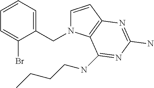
C1=CC2=C(N1CC1=CC=CC=C1Br)C(NCCCC)=NC(N)=N2
